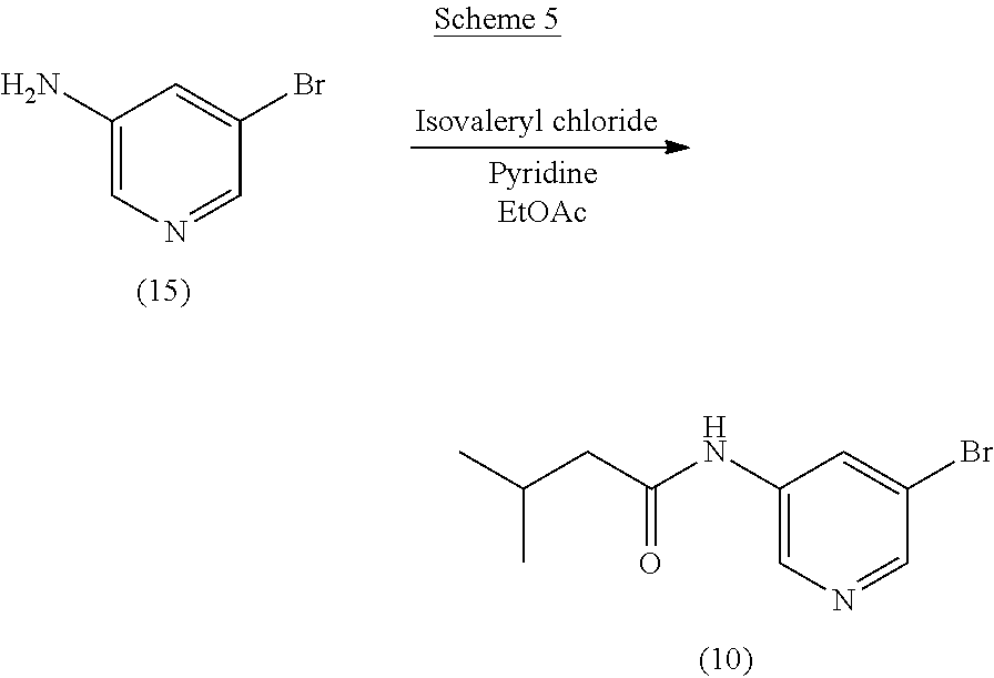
C1(N)=CN=CC(Br)=C1.C1(NC(CC(C)C)=O)=CN=CC(Br)=C1
